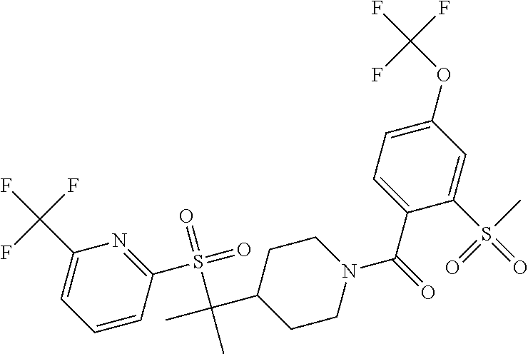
C1(C(F)(F)F)=CC=CC(S(=O)(=O)C(C)(C2CCN(C(=O)C3=CC=C(OC(F)(F)F)C=C3S(=O)(C)=O)CC2)C)=N1
